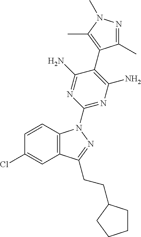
C1=CC2=C(C=C1Cl)C(CCC1CCCC1)=NN2C1=NC(N)=C(C2=C(C)N(C)N=C2C)C(N)=N1
